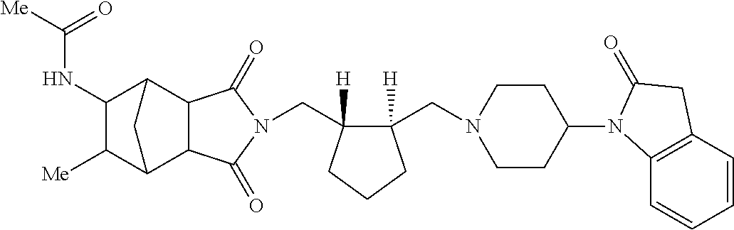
C(C1([H])C(CN2CCC(N3C4=C(C=CC=C4)CC3=O)CC2)([H])CCC1)N1C(=O)C2C3C([Me])C(NC([Me])=O)C(C2C1=O)C3
